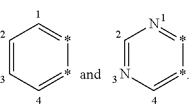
C1=NC=**=N1.C1=CC=**=C1
